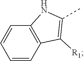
C1=CC2=C(C=C1)NC(C)=C2[R1]
